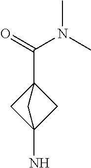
C1C2(N)CC1(C(=O)N(C)C)C2
